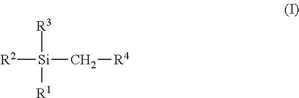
[R2][Si]([R3])(C[R4])[R1]
